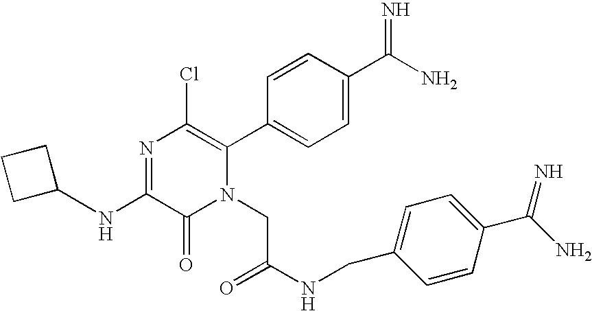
N(C1=NC(Cl)=C(C2=CC=C(C(N)=N)C=C2)N(CC(NCC2=CC=C(C(N)=N)C=C2)=O)C1=O)C1CCC1
